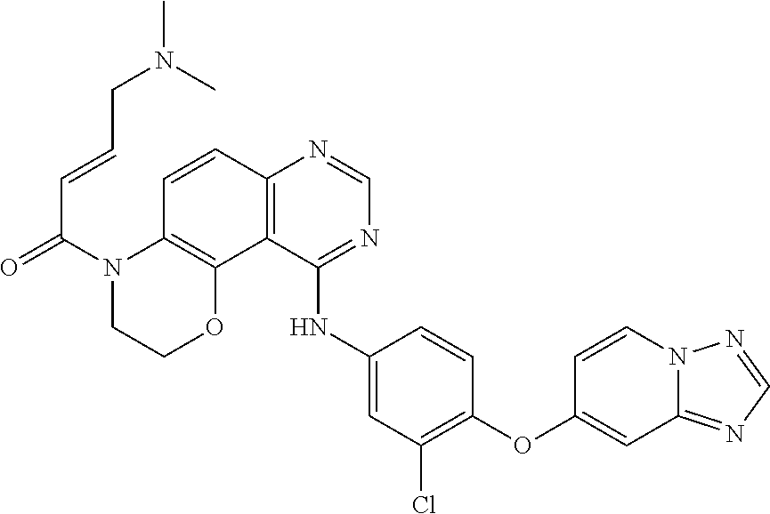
C1=NN2C=CC(OC3=C(Cl)C=C(NC4=NC=NC5=C4C4=C(N(C(=O)C=CCN(C)C)CCO4)C=C5)C=C3)=CC2=N1
